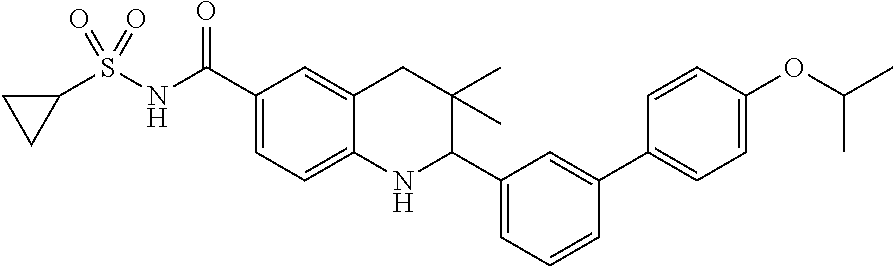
O=S(=O)(C1CC1)NC(C1=CC=C2C(=C1)CC(C)(C)C(C1=CC=CC(C3=CC=C(OC(C)C)C=C3)=C1)N2)=O
